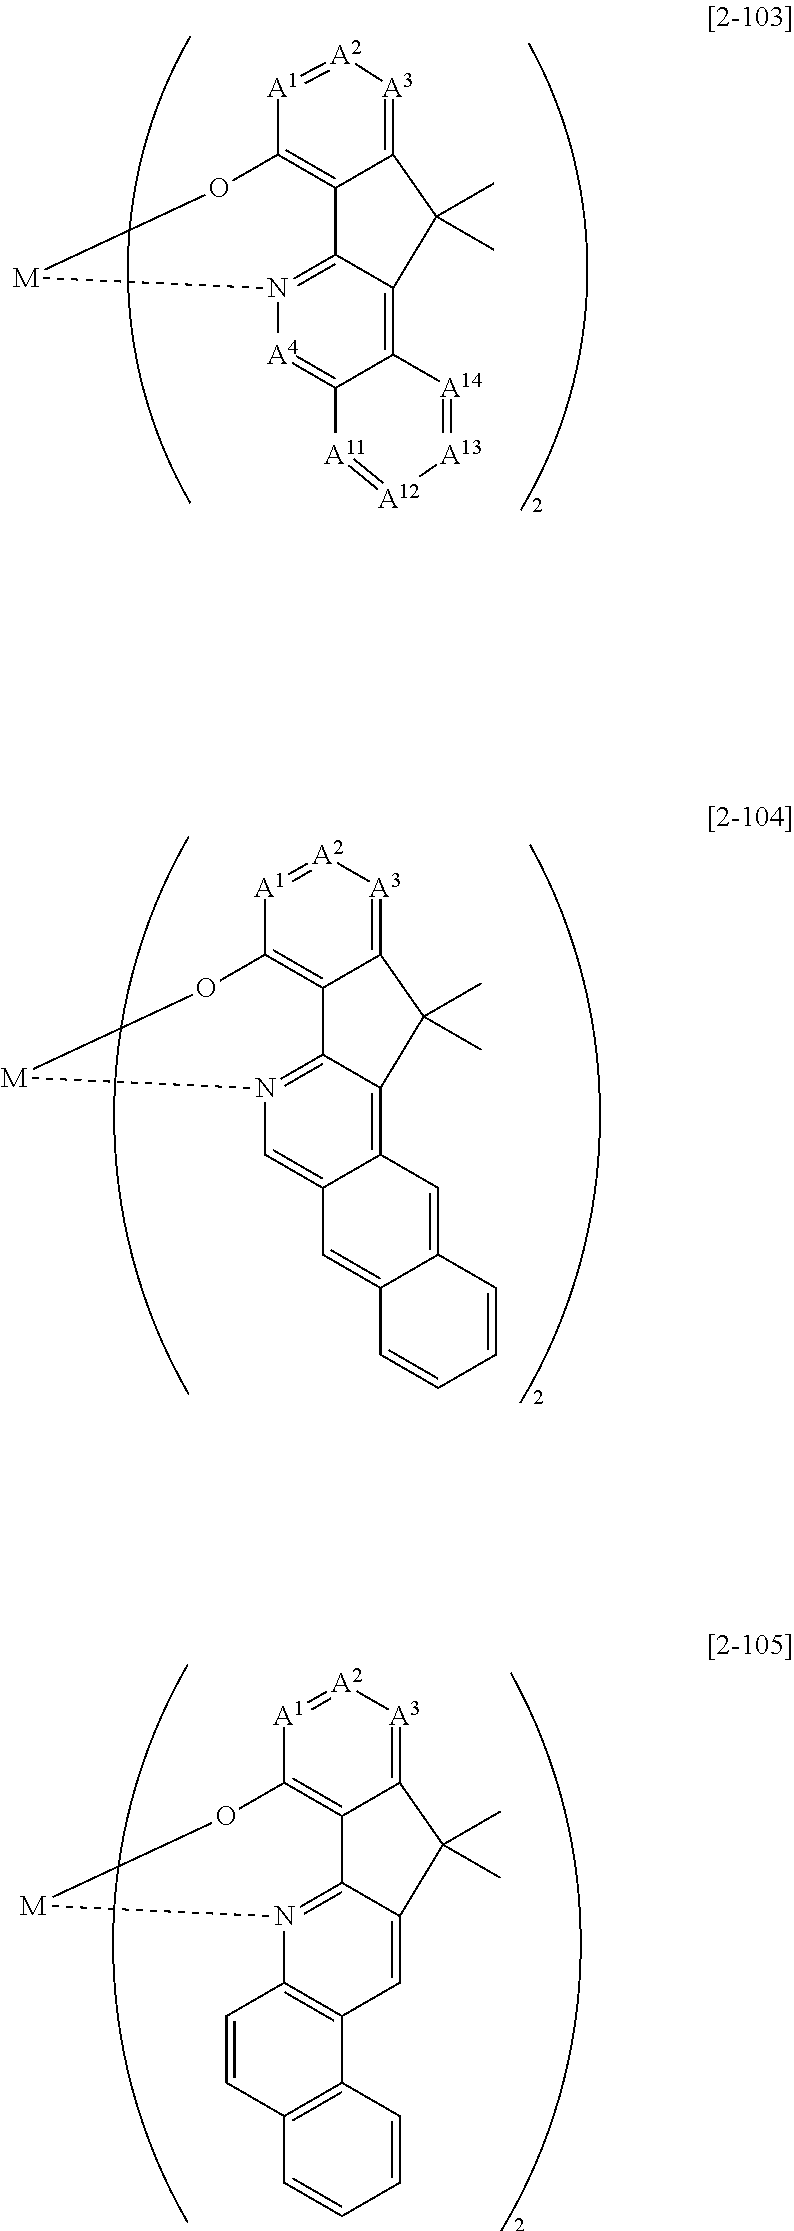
C12=[A3][A2]=[A1]C3=C1C1=N([A4]=C4C(=C1C2(C)C)[A14]=[A13][A12]=[A11]4)[M]O3.C12=[A3][A2]=[A1]C3=C1C1=N(C=C4C(=C1C2(C)C)C=C1C(=C4)C=CC=C1)[M]O3.C12=[A3][A2]=[A1]C3=C1C1=N(C4=C(C=C1C2(C)C)C1=C(C=C4)C=CC=C1)[M]O3
